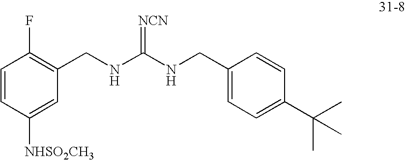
C(NC(=[NCN])NCC1=CC=C(C(C)(C)C)C=C1)C1=C(F)C=CC([NHSO2CH3])=C1
